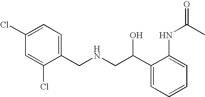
C1(Cl)=CC=C(CNCC(C2=CC=CC=C2NC(C)=O)O)C(Cl)=C1
